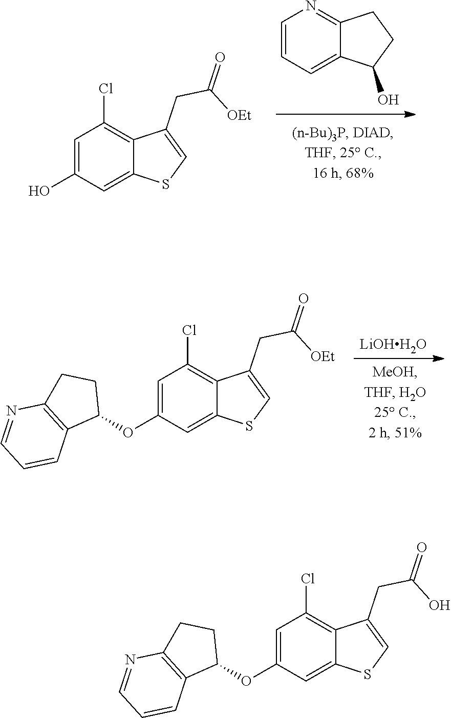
C1=C(O)C=C2C(=C1Cl)C(CC([OEt])=O)=CS2.C1=CC=C2C(=N1)CCC2O.C1=C(OC2CCC3=C2C=CC=N3)C=C2C(=C1Cl)C(CC([OEt])=O)=CS2.[LiOHH2O].C1=C(OC2CCC3=C2C=CC=N3)C=C2C(=C1Cl)C(CC(O)=O)=CS2
